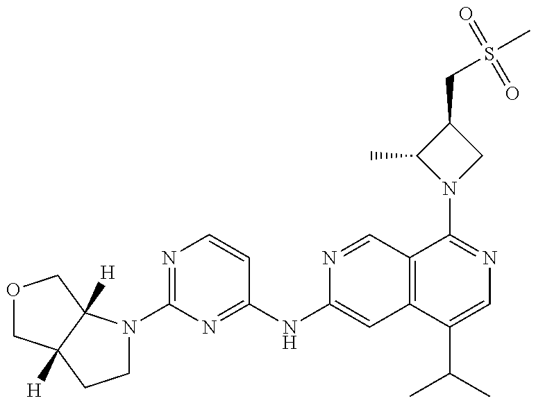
C1(N2CCC3([H])C2([H])COC3)=NC=CC(NC2=CC3=C(C=N2)C(N2CC(CS(C)(=O)=O)C2C)=NC=C3C(C)C)=N1
